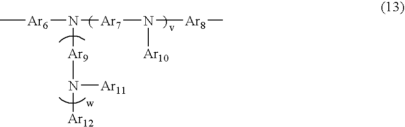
C[Ar6]N([Ar7]N([Ar8]C)[Ar10])[Ar9]N([Ar11])[Ar12]
